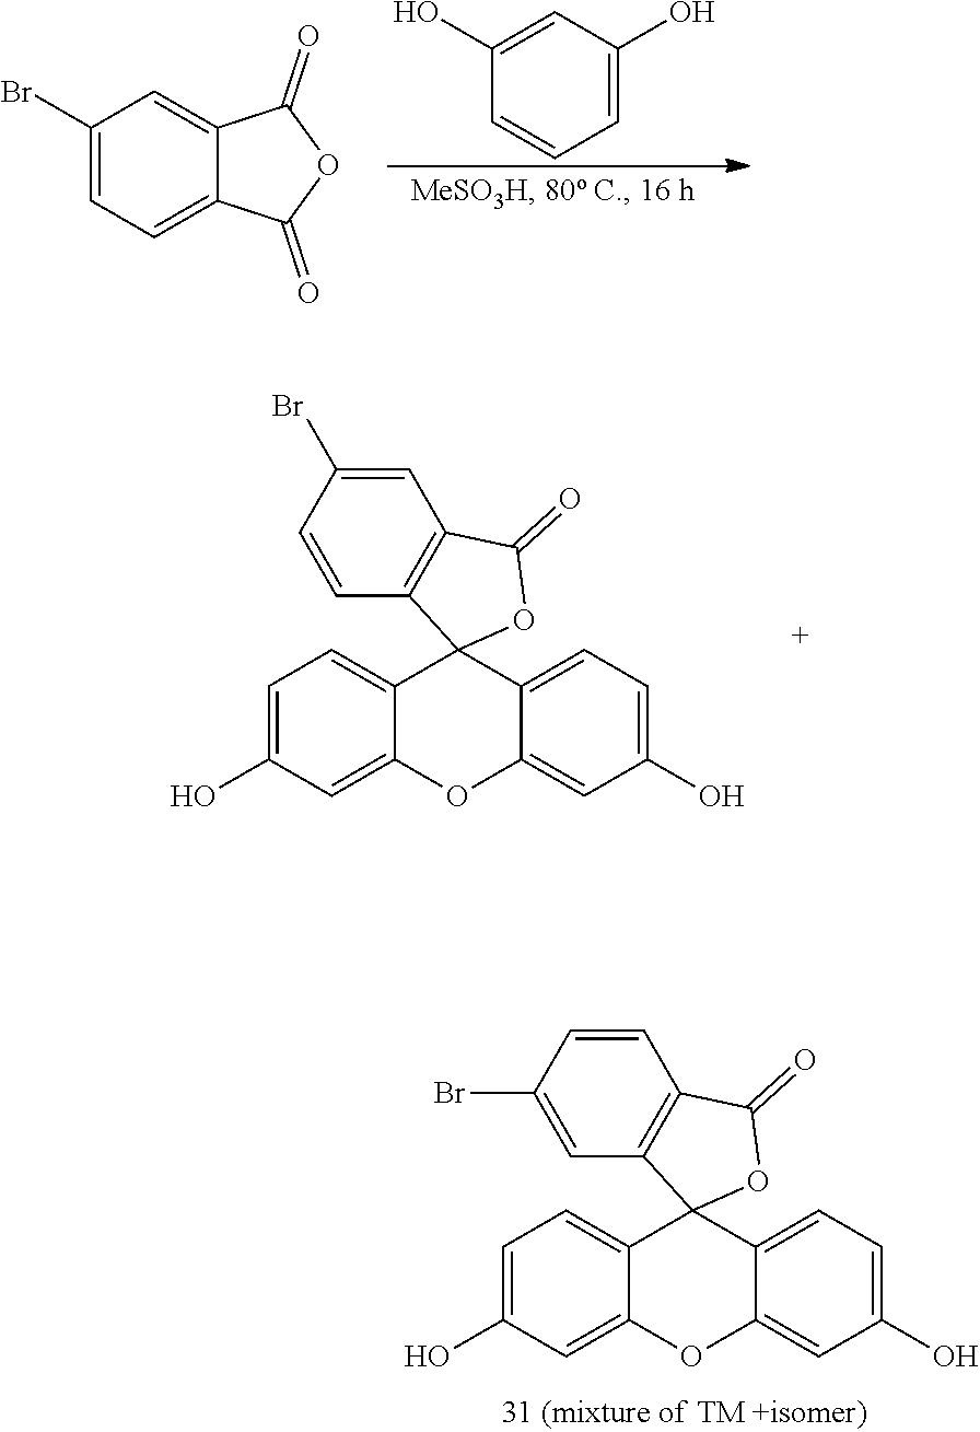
C1=C(O)C=CC=C1O.C1(Br)=CC=C2C(=C1)C(=O)OC2=O.C1=C(O)C=C2C(=C1)C1(C3=CC=C(O)C=C3O2)C2=C(C=C(Br)C=C2)C(=O)O1.C1=C(O)C=C2C(=C1)C1(C3=CC=C(O)C=C3O2)C2=C(C=CC(Br)=C2)C(=O)O1
